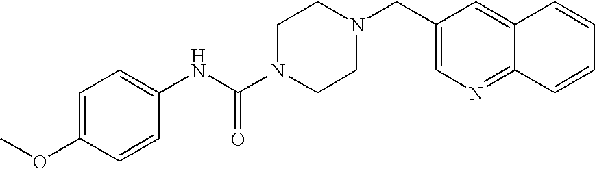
C1(CN2CCN(C(NC3=CC=C(OC)C=C3)=O)CC2)=CN=C2C(=C1)C=CC=C2
